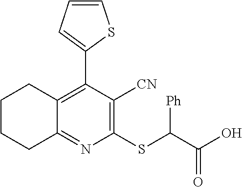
C1CCC2=NC(SC([Ph])C(O)=O)=C([CN])C(C3=CC=CS3)=C2C1
